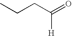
C(CC([H])=O)C
